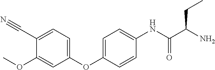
C1(OC2=CC=C(NC(C(N)CC)=O)C=C2)=CC=C(C#N)C(OC)=C1
